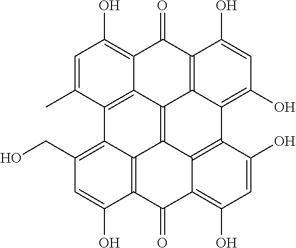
C12=C3C(=C(CO)C=C1O)C1=C4C5=C3C3=C(C(O)=CC(O)=C3C2=O)C2=C(O)C=C(O)C(=C52)C(=O)C4=C(O)C=C1C
